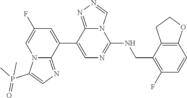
C1(C2=CC(F)=CN3C2=NC=C3P(C)(=O)C)=CN=C(NCC2=C(F)C=CC3=C2CCO3)N2C1=NN=C2
